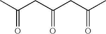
CC(CC(CC(C)=O)=O)=O
